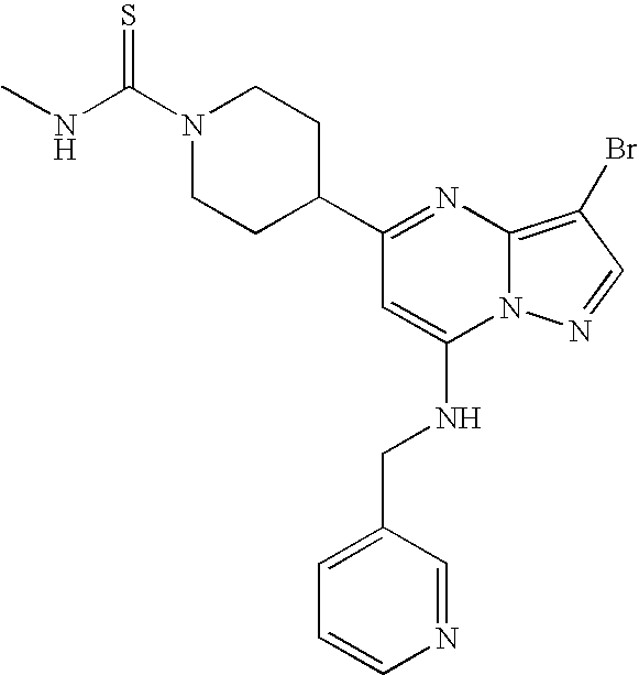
C1=CN=CC(CNC2=CC(C3CCN(C(NC)=S)CC3)=NC3=C(Br)C=NN23)=C1
